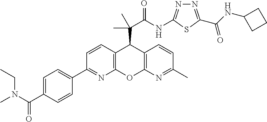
C1=CC(C2=CC=C(C(N(C)CC)=O)C=C2)=NC2=C1C(C(C(NC1=NN=C(C(NC3CCC3)=O)S1)=O)(C)C)C1=C(O2)N=C(C)C=C1
